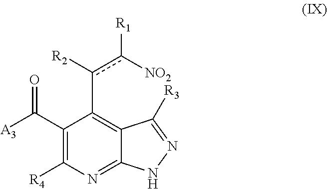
C(C1=C([R4])N=C2C(=C1c([R2])c([R1])[NO2])C([R3])=NN2)(=O)[A3]
